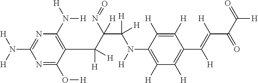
N1=C(O[H])C(C([H])([H])C(N=O)(C([H])([H])N([H])C2=C([H])C([H])=C(C(=C([H])C(C(=O)[H])=O)[H])C([H])=C2[H])[H])=C(N([H])[H])N=C1N([H])[H]
